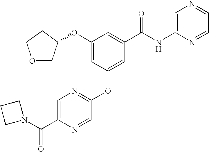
C1=C(C(N2CCC2)=O)N=CC(OC2=CC(C(NC3=CN=CC=N3)=O)=CC(OC3COCC3)=C2)=N1
